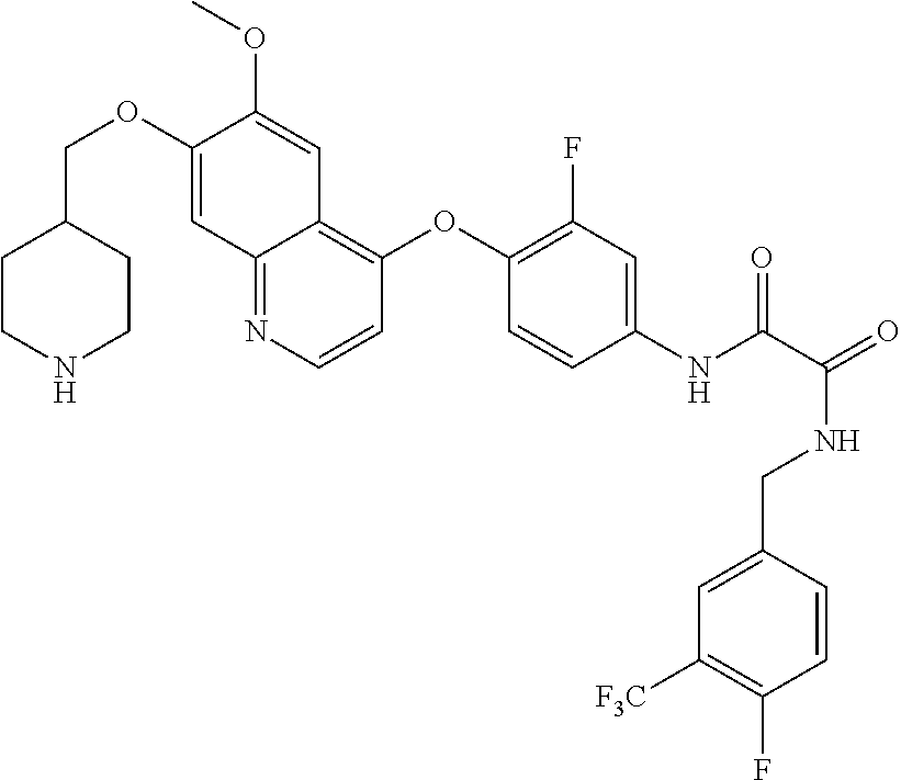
C1CNCCC1COC1=CC2=NC=CC(OC3=C(F)C=C(NC(=O)C(NCC4=CC([F3C])=C(F)C=C4)=O)C=C3)=C2C=C1OC
